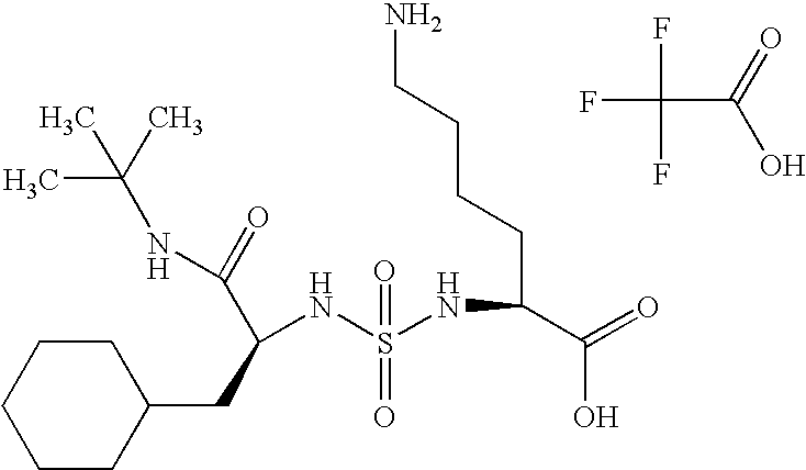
FC(F)(F)C(=O)O.C1CC(CC(NS(NC(C(=O)O)CCCCN)(=O)=O)C(=O)NC(C)(C)C)CCC1
